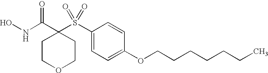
N(C(C1(S(C2=CC=C(OCCCCCCC)C=C2)(=O)=O)CCOCC1)=O)O
